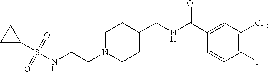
C(CN1CCC(CNC(C2=CC([CF3])=C(F)C=C2)=O)CC1)NS(C1CC1)(=O)=O
